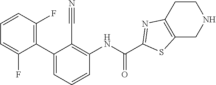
C1(C2=CC=CC(NC(=O)C3=NC4=C(CNCC4)S3)=C2C#N)=C(F)C=CC=C1F
